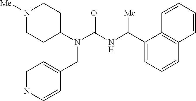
N1([Me])CCC(N(C(NC(C2=CC=CC3=C2C=CC=C3)[Me])=O)CC2=CC=NC=C2)CC1
